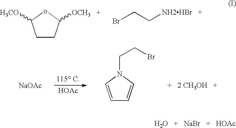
C1CC([OCH3   +])oC1[H3CO].BrCC[NH2HBr   +].[NaOAc].C1=CN(CCBr)C=C1.[HOAc]
